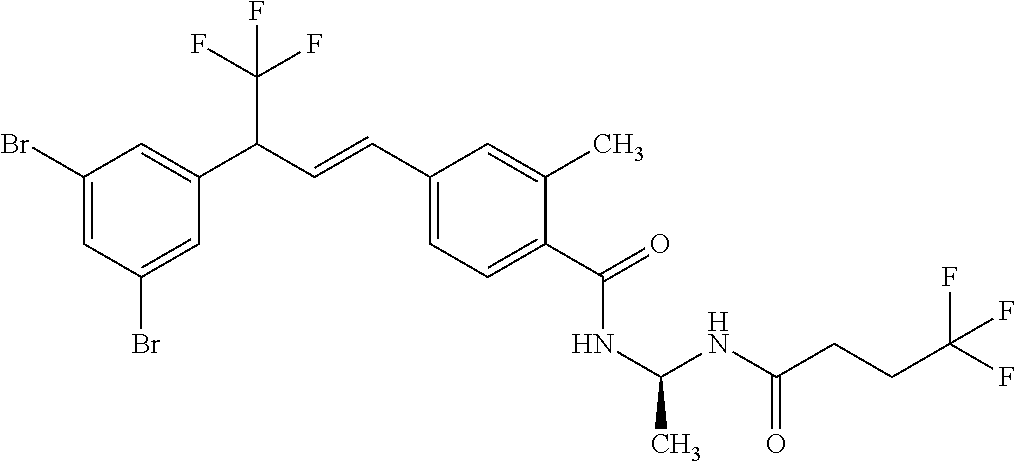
C1(Br)=CC(Br)=CC(C(C=CC2=CC=C(C(=O)NC(NC(=O)CCC(F)(F)F)C)C(C)=C2)C(F)(F)F)=C1
